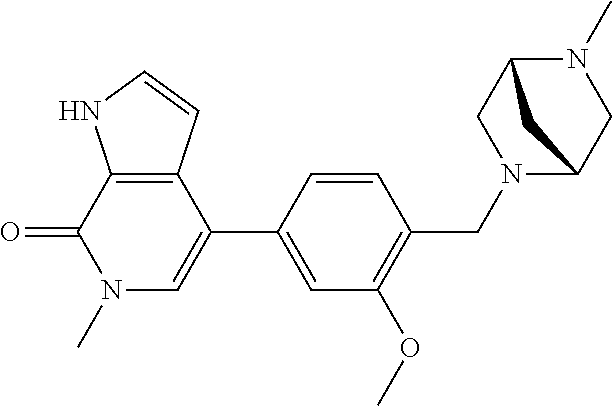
C12=C(C(C3=CC(OC)=C(CN4C5CN(C)C(C4)C5)C=C3)=CN(C)C1=O)C=CN2
